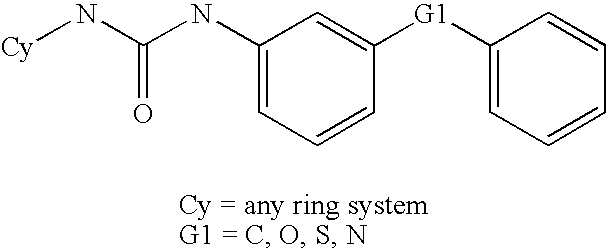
C1(NC(N[Cy])=O)=CC=CC([G1]C2=CC=CC=C2)=C1
